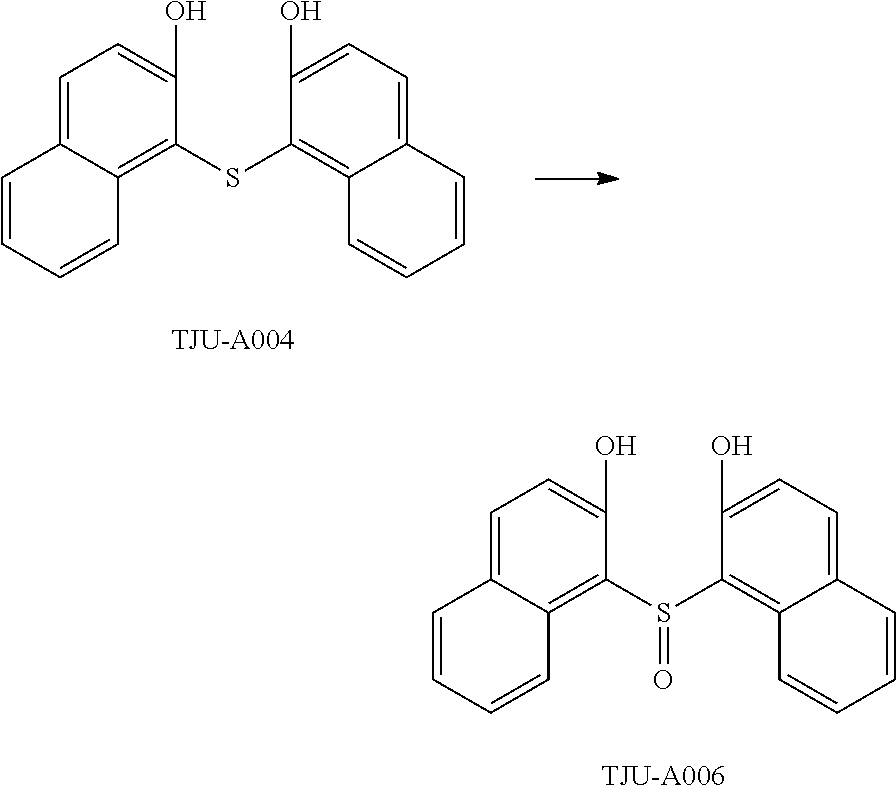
C1=C2C(=C(S(C3=C4C(=CC=C3O)C=CC=C4)=O)C(O)=C1)C=CC=C2.C1=C2C(=C(SC3=C4C(=CC=C3O)C=CC=C4)C(O)=C1)C=CC=C2
